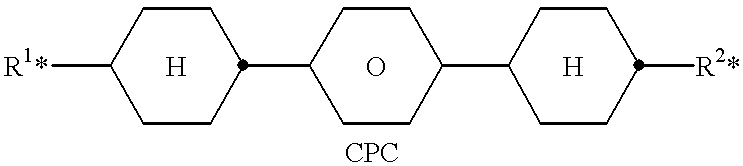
[R1*]C1CCC(C2CCC(C3CCC([R2*])CC3)CC2)CC1.[H].O.[H]
